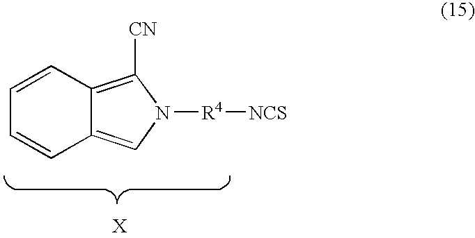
C1=CC2=C([CN])N([R4][NCS])C=C2C=C1
